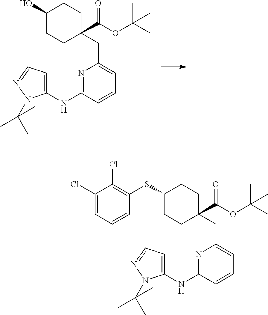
S(C1CCC(CC2=CC=CC(NC3=CC=NN3C(C)(C)C)=N2)(C(OC(C)(C)C)=O)CC1)C1=C(Cl)C(Cl)=CC=C1.OC1CCC(CC2=CC=CC(NC3=CC=NN3C(C)(C)C)=N2)(C(OC(C)(C)C)=O)CC1
